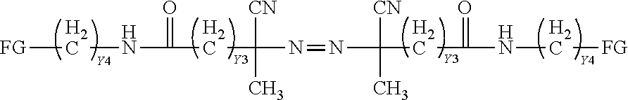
[FG]CNC(=O)CC([CN])(C)N=NC([CN])(C)CC(=O)NC[FG]
